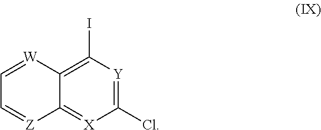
C1(Cl)=[Y]C(I)=C2C(=[X]1)[Z]=CC=[W]2
